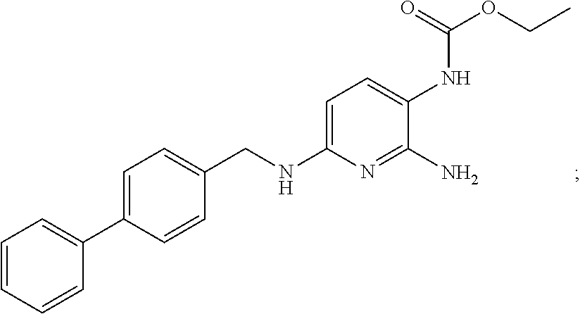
C1=C(C2=CC=CC=C2)C=CC(CNC2=CC=C(NC(OCC)=O)C(N)=N2)=C1
